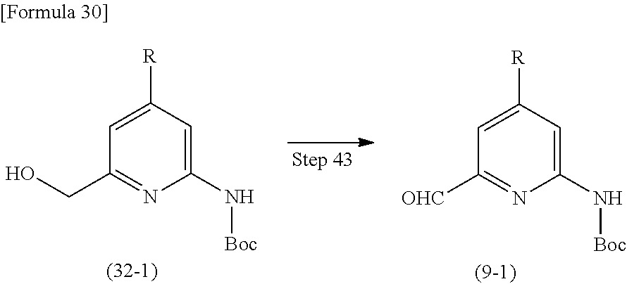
C1([R])=CC(CO)=NC(N[Boc])=C1.C1([R])=CC([OHC])=NC(N[Boc])=C1
